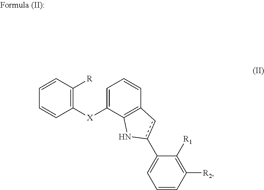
C1=CC([R2])=C([R1])C(c2cC3=C(N2)C([X]C2=C([R])C=CC=C2)=CC=C3)=C1
